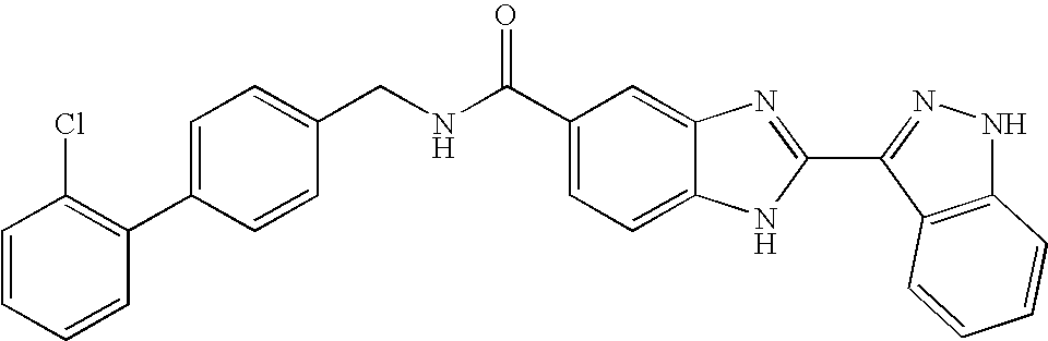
C1(C(NCC2=CC=C(C3=C(Cl)C=CC=C3)C=C2)=O)=CC=C2C(=C1)N=C(C1=NNC3=C1C=CC=C3)N2
